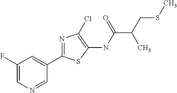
C1(NC(=O)C(CSC)C)=C(Cl)N=C(C2=CC(F)=CN=C2)S1
